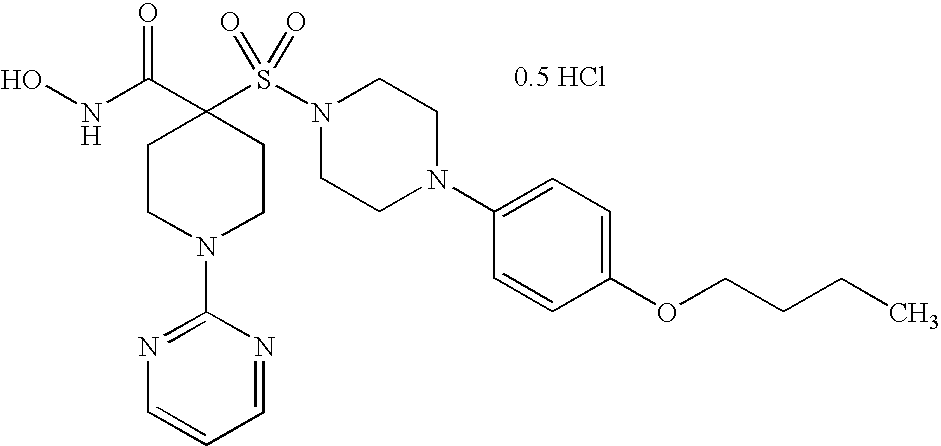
ONC(C1(S(N2CCN(C3=CC=C(OCCCC)C=C3)CC2)(=O)=O)CCN(C2=NC=CC=N2)CC1)=O.[0.5 HCl]
